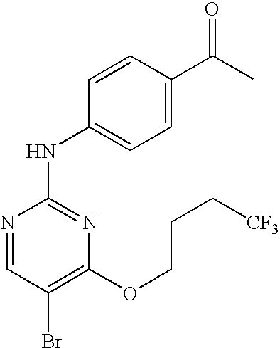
N1=CC(Br)=C(OCCC[CF3])N=C1NC1=CC=C(C(C)=O)C=C1
